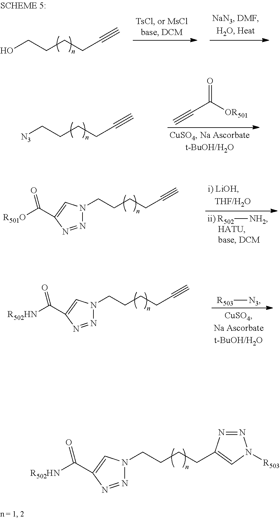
[N3]CCCCC#C.C#CC([OR501])=O.C(CCCC1=CN([R503])N=N1)N1N=NC(C([R502HN])=O)=C1.[R502][NH2].C(CCCC#C)N1N=NC(C([R501O])=O)=C1.[R503][N3].C(CCCC#C)N1N=NC(C([R502HN])=O)=C1.OCCCCC#C
